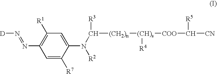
[D]N=NC1=C([R1])C=C(N(C([(CH2)n][(CH)s]([COO]C([CN])[R5])[R4])[R3])[R2])C([R7])=C1
